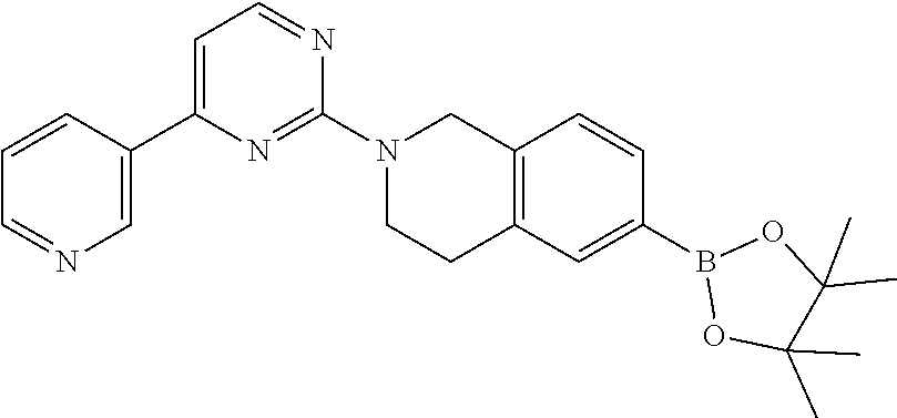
C1(N2CCC3=C(C2)C=CC(B2OC(C)(C)C(C)(C)O2)=C3)=NC(C2=CN=CC=C2)=CC=N1
